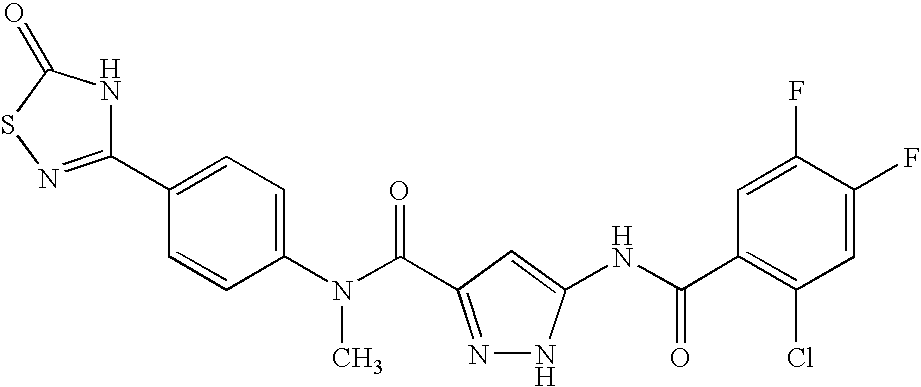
C1(N(C(=O)C2=NNC(NC(C3=C(Cl)C=C(F)C(F)=C3)=O)=C2)C)=CC=C(C2=NSC(=O)N2)C=C1
